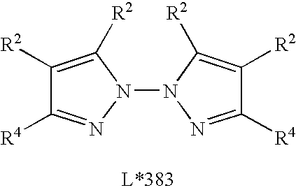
C1([R2])=C([R2])N(N2N=C([R4])C([R2])=C2[R2])N=C1[R4]
